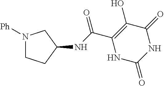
C(C1=C(O)C(=O)NC(=O)N1)(=O)NC1CN([Ph])CC1
